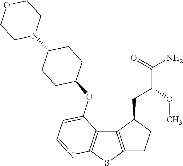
C12=C(SC3=C1C(OC1CCC(N4CCOCC4)CC1)=CC=N3)CCC2CC(OC)C(=O)N
